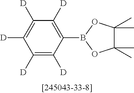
C1([D])=C([D])C(B2OC(C)(C)C(C)(C)O2)=C([D])C([D])=C1[D]
